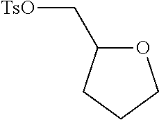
O1C(C[TsO])CCC1
